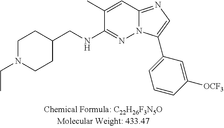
C1(C)=CC2=NC=C(C3=CC=CC([OCF3])=C3)N2N=C1NCC1CCN(CC)CC1
